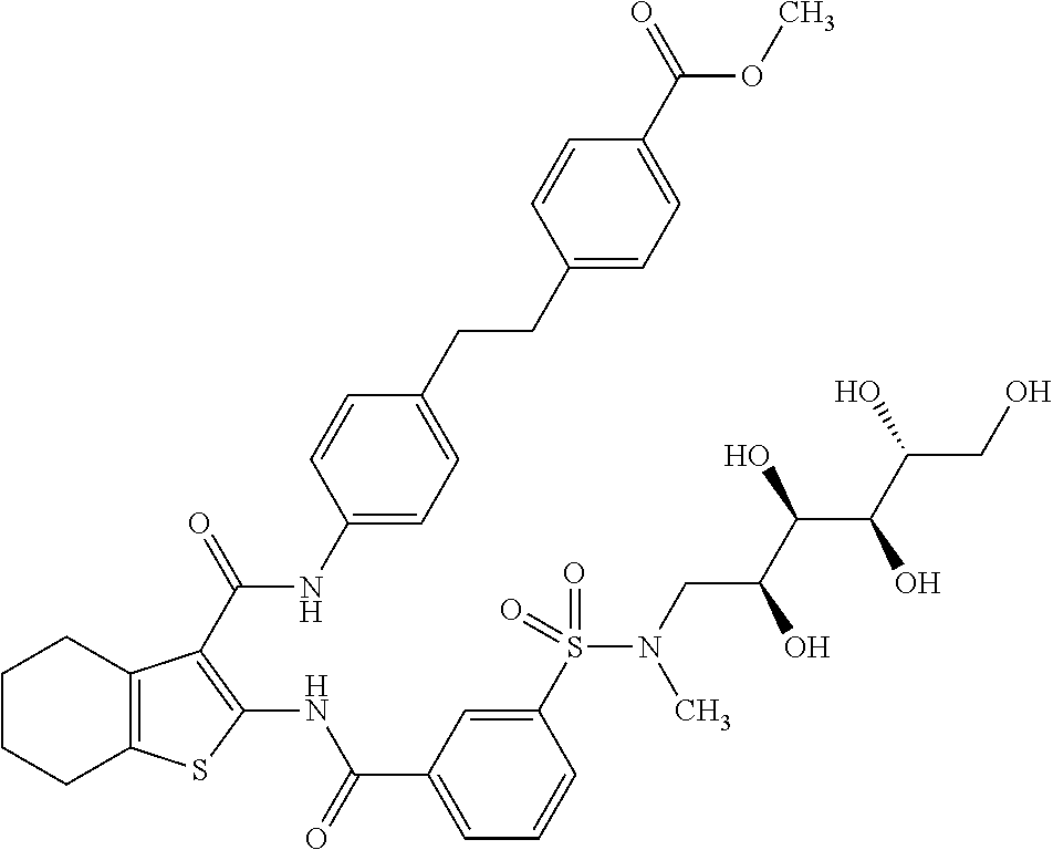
C1CCC2=C(C1)C(C(=O)NC1=CC=C(CCC3=CC=C(C(=O)OC)C=C3)C=C1)=C(NC(C1=CC=CC(S(=O)(=O)N(C)CC(C(C(C(CO)O)O)O)O)=C1)=O)S2
